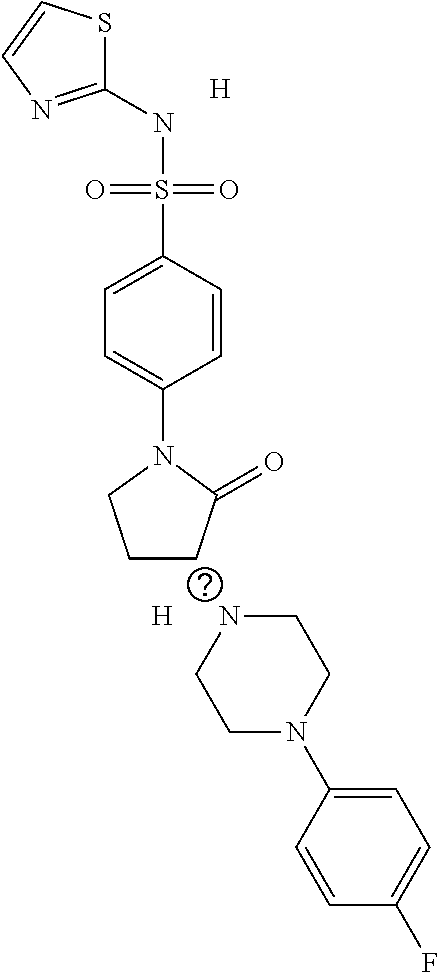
C1(NS(C2=CC=C(N3CCCC3=O)C=C2)(=O)=O)=NC=CS1.[H].[H].N1CCN(C2=CC=C(F)C=C2)CC1
